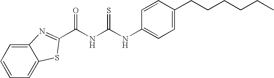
C1=CC(NC(NC(=O)C2=NC3=CC=CC=C3S2)=S)=CC=C1CCCCCC
